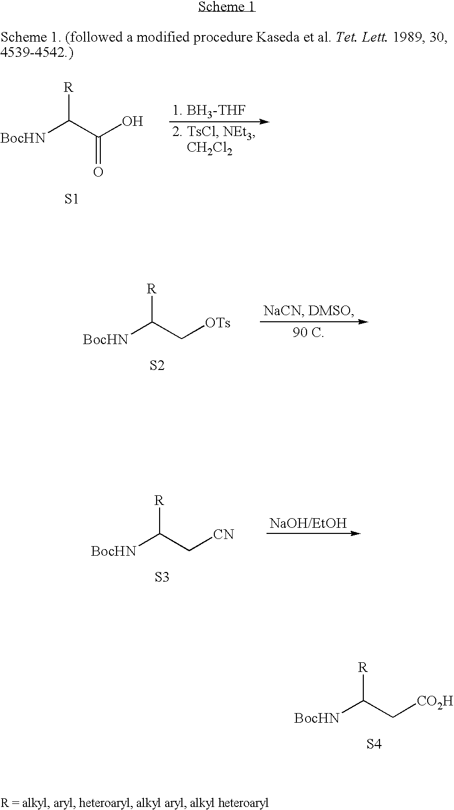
[BocHN]C(C[OTs])[R].[S2].[90 C].[BocHN]C(C[CN])[R].[S3].[BocHN]C(C[CO2H])[R].[S4].[BocHN]C(C(O)=O)[R].[S1]
